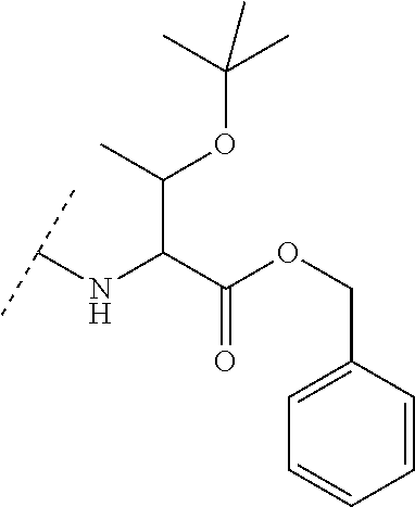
C(C(C(OCC1=CC=CC=C1)=O)NC(C)C)(OC(C)(C)C)C
